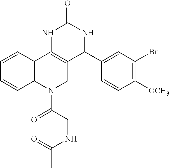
C1=CC2=C(C=C1)N(C(CNC(C)=O)=O)CC1=C2NC(=O)NC1C1=CC(Br)=C([OCH3])C=C1
